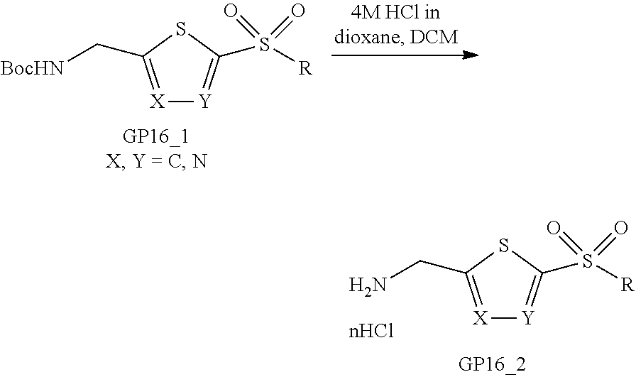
[X]1=C(C[BocHN])SC(S([R])(=O)=O)=[Y]1.[X]1=C(CN)SC(S([R])(=O)=O)=[Y]1.[nHCl]
